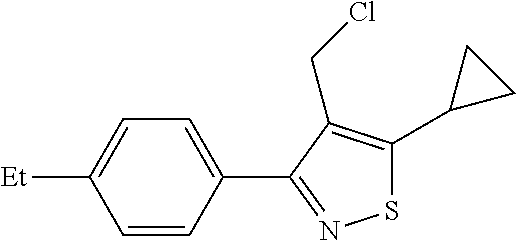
C1=CC([Et])=CC=C1C1=NSC(C2CC2)=C1CCl
